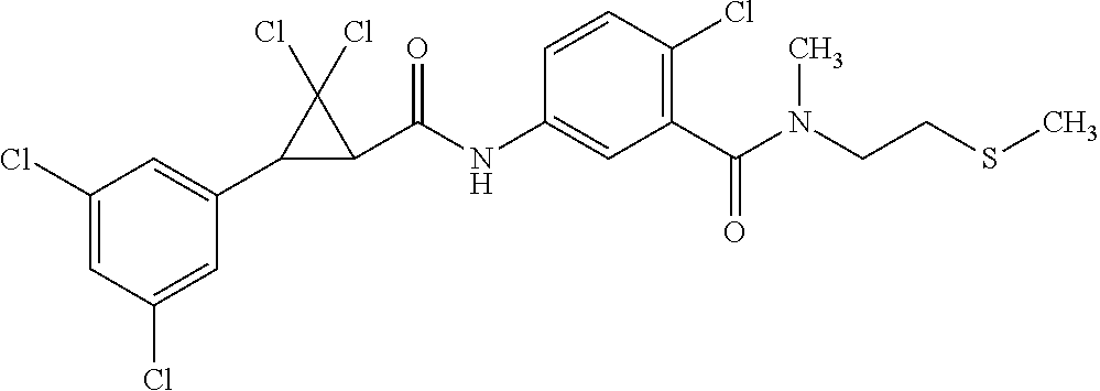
C1(Cl)=CC(Cl)=CC(C2C(C(NC3=CC(C(N(CCSC)C)=O)=C(Cl)C=C3)=O)C2(Cl)Cl)=C1
